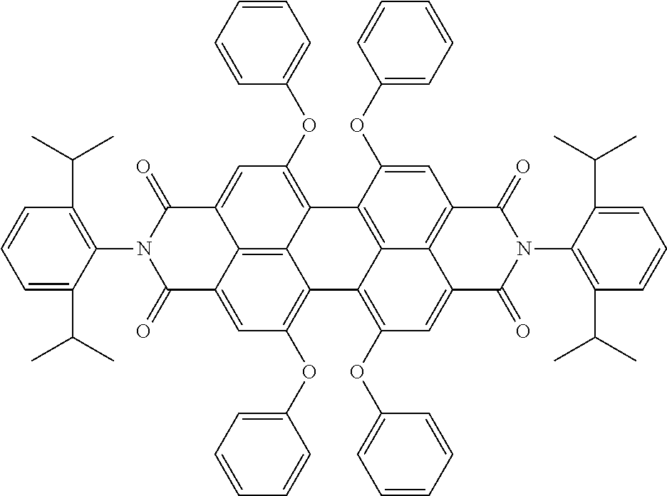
C1=C2C3=C4C(=C1OC1=CC=CC=C1)C1=C(OC5=CC=CC=C5)C=C5C6=C(C=C(OC7=CC=CC=C7)C(=C16)C4=C(OC1=CC=CC=C1)C=C3C(=O)N(C1=C(C(C)C)C=CC=C1C(C)C)C2=O)C(=O)N(C1=C(C(C)C)C=CC=C1C(C)C)C5=O
